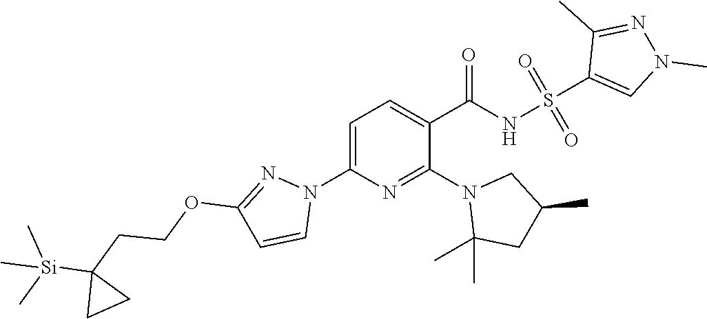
N1(C2=NC(N3C=CC(OCCC4([Si](C)(C)C)CC4)=N3)=CC=C2C(=O)NS(=O)(=O)C2=CN(C)N=C2C)C(C)(C)CC(C)C1
